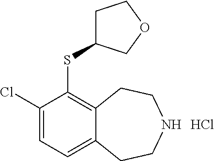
Cl.C1(Cl)=CC=C2C(=C1SC1CCOC1)CCNCC2
